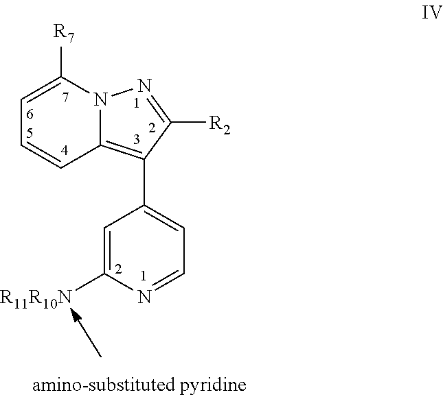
C1=C([R7])N2C(=C(C3=CC=NC([R11R10N])=C3)C([R2])=N2)C=C1
